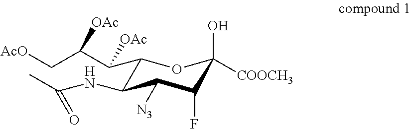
C1(C(C(C[AcO])[OAc])[OAc])C(NC(C)=O)C([N3])C(F)C([COOCH3])(O)O1
